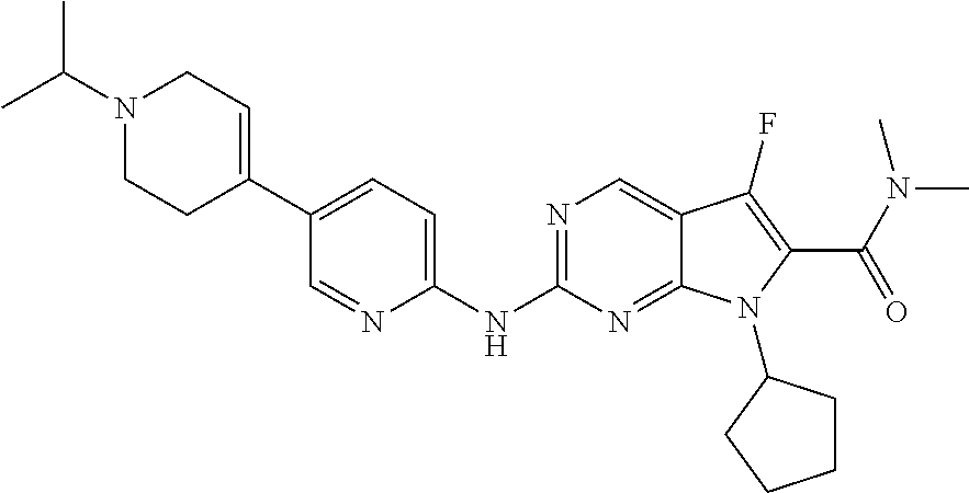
N1=C(NC2=CC=C(C3=CCN(C(C)C)CC3)C=N2)N=C2C(=C1)C(F)=C(C(N(C)C)=O)N2C1CCCC1
